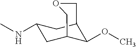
CNC1CC2COCC(C1)C2OC
